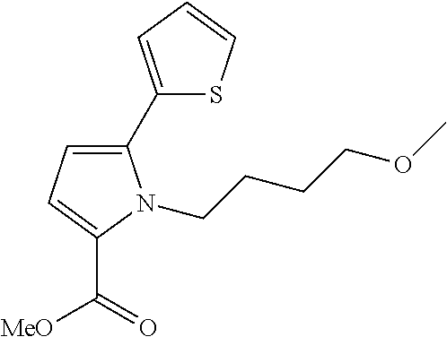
C1(C2=CC=C(C(=O)[MeO])N2CCCCOC)=CC=CS1
